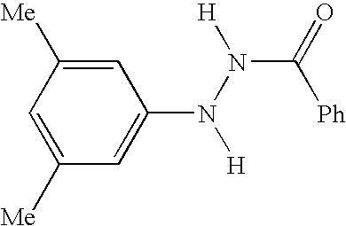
C1([Me])=CC([Me])=CC(N(N(C([Ph])=O)[H])[H])=C1
